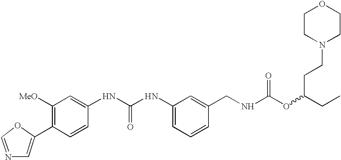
C1=C(C2=C([MeO])C=C(NC(NC3=CC=CC(CNC(OC(CC)CCN4CCOCC4)=O)=C3)=O)C=C2)OC=N1
